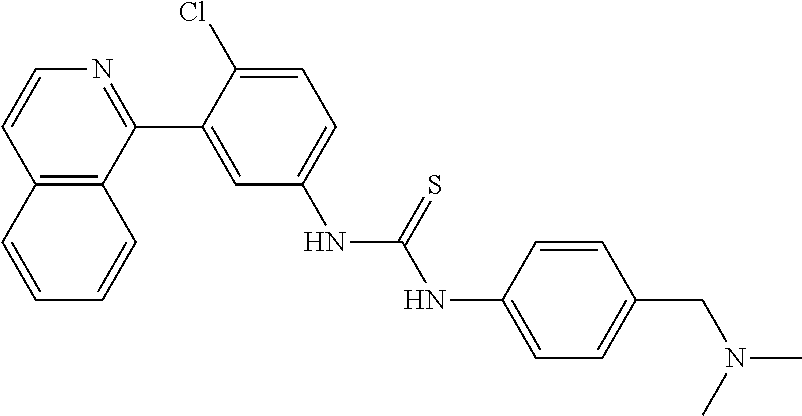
C12=C(C(C3=CC(NC(NC4=CC=C(CN(C)C)C=C4)=S)=CC=C3Cl)=NC=C1)C=CC=C2
